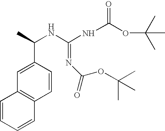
C1=C(C(NC(=NC(=O)OC(C)(C)C)NC(OC(C)(C)C)=O)C)C=CC2=C1C=CC=C2
